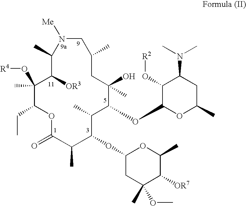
O1C(CC)C(O[R4])(C)C([OR3])C(C)N([Me])CC(C)CC(O)(C)C(OC2OC(C)CC(N(C)C)C2O[R2])C(C)C(OC2CC(C)(OC)C([OR7])C(C)O2)C(C)C1=O
